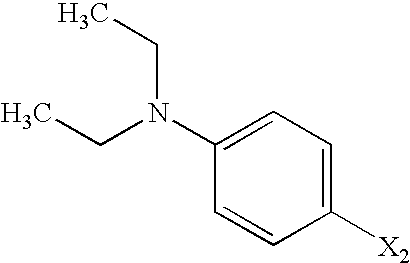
CCN(CC)C1=CC=C([X2])C=C1
